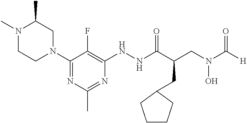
C1(N2CC(C)N(C)CC2)=NC(C)=NC(NNC(C(CN(C([H])=O)O)CC2CCCC2)=O)=C1F
